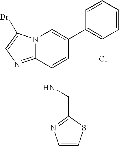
N12C(=NC=C1Br)C(NCC1=NC=CS1)=CC(C1=C(Cl)C=CC=C1)=C2
